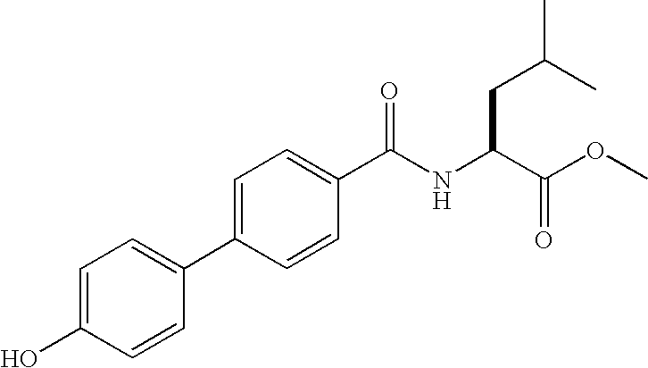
C1=C(O)C=CC(C2=CC=C(C(=O)NC(C(OC)=O)CC(C)C)C=C2)=C1
